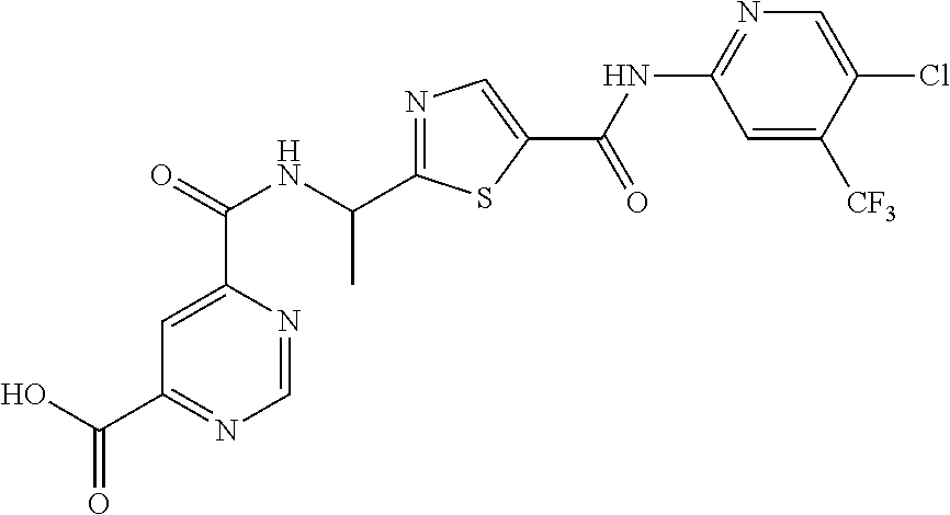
C1=NC(C(=O)NC(C2=NC=C(C(=O)NC3=NC=C(Cl)C([CF3])=C3)S2)C)=CC(C(O)=O)=N1
